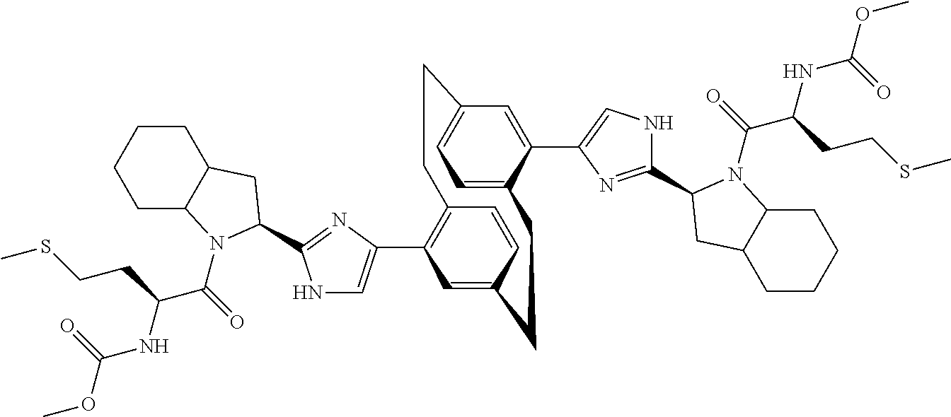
C1(C2=CNC(C3N(C(C(NC(OC)=O)CCSC)=O)C4CCCCC4C3)=N2)=C2C=CC(=C1)CCC1=CC=C(C=C1C1=CNC(C3N(C(C(NC(OC)=O)CCSC)=O)C4CCCCC4C3)=N1)CC2
